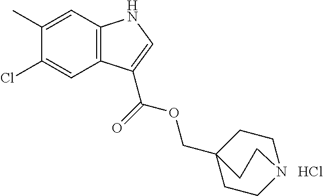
C12=C(C=C(C)C(Cl)=C1)NC=C2C(OCC12CCN(CC1)CC2)=O.Cl
